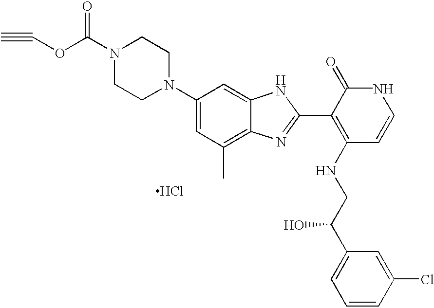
Cl.N1(C(OC#C)=O)CCN(C2=CC(C)=C3C(=C2)NC(C2=C(NCC(C4=CC=CC(Cl)=C4)O)C=CNC2=O)=N3)CC1
